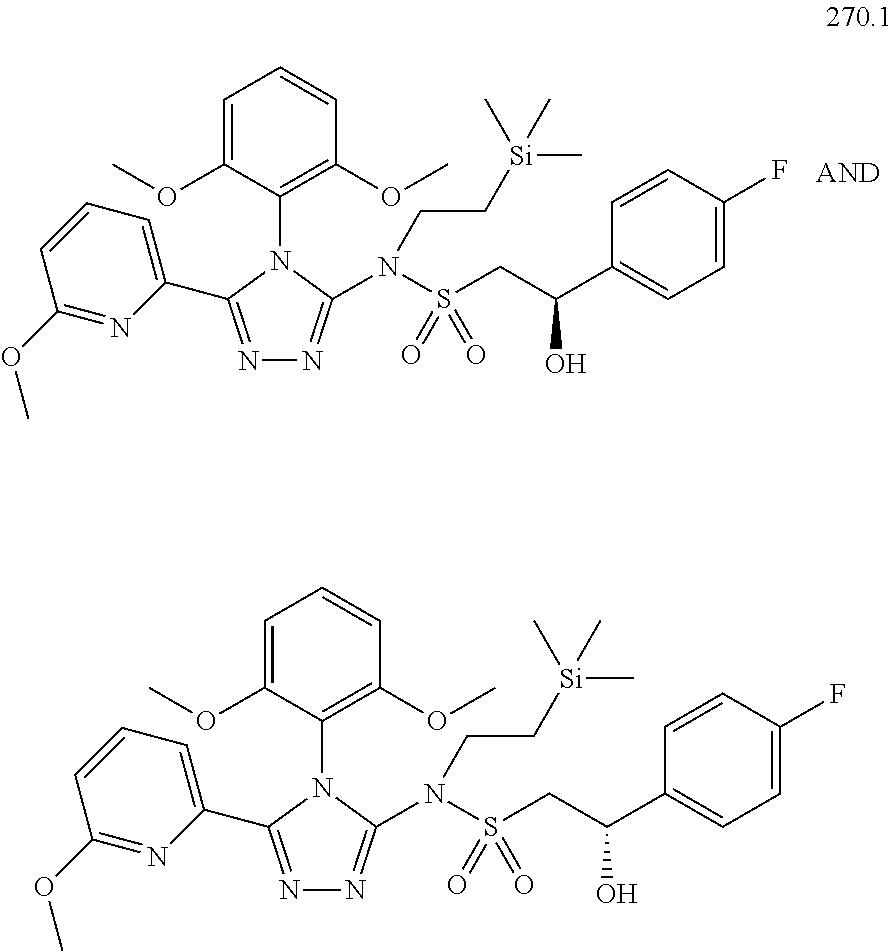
N1=C(C2=CC=CC(OC)=N2)N(C2=C(OC)C=CC=C2OC)C(N(S(CC(C2=CC=C(F)C=C2)O)(=O)=O)CC[Si](C)(C)C)=N1.N1=C(C2=CC=CC(OC)=N2)N(C2=C(OC)C=CC=C2OC)C(N(S(CC(C2=CC=C(F)C=C2)O)(=O)=O)CC[Si](C)(C)C)=N1
